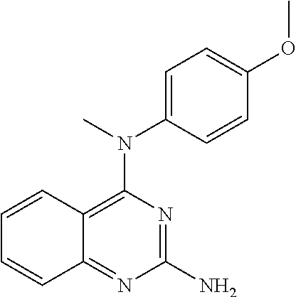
C1(N)=NC(N(C)C2=CC=C(OC)C=C2)=C2C(=N1)C=CC=C2
